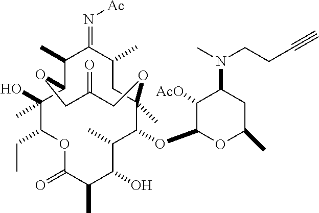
C1(C)C2C(C)(O)C(CC)OC(=O)C(C)C(O)C(C)C(OC3OC(C)CC(N(C)CCC#C)C3[AcO])C(C)(CC(C)C1=N[Ac])OCC(=O)CO2
